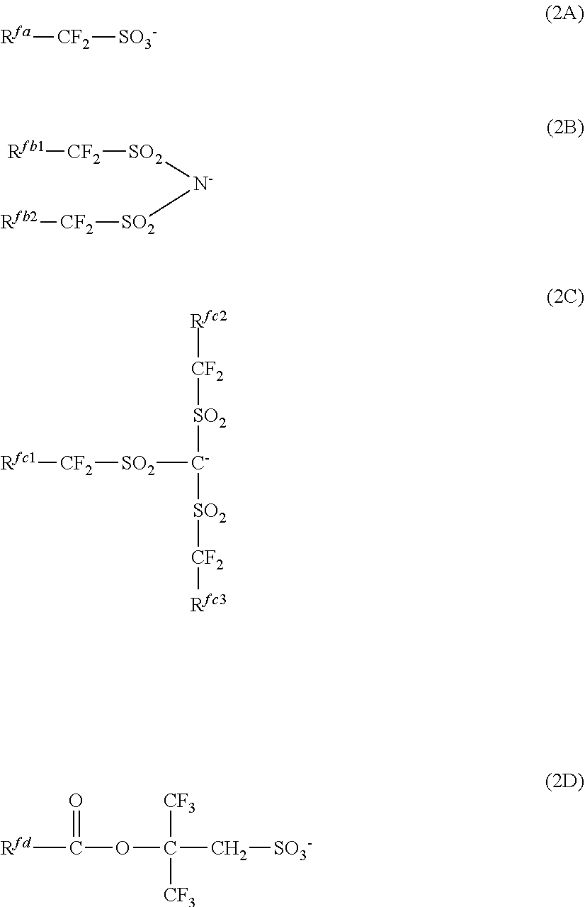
[Rfa][CF2][SO3-].[Rfb1][CF2][SO2][N-][SO2][CF2][Rfb2].[Rfc1][CF2][SO2][C-]([SO2][CF2][Rfc2])[SO2][CF2][Rfc3].[Rfd]C(OC([CF3])(C[SO3-])[CF3])=O
